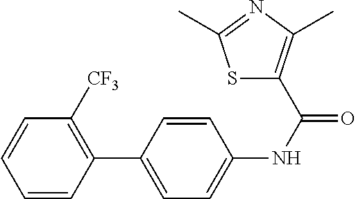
C1=CC(C2=CC=C(NC(=O)C3=C(C)N=C(C)S3)C=C2)=C([CF3])C=C1
